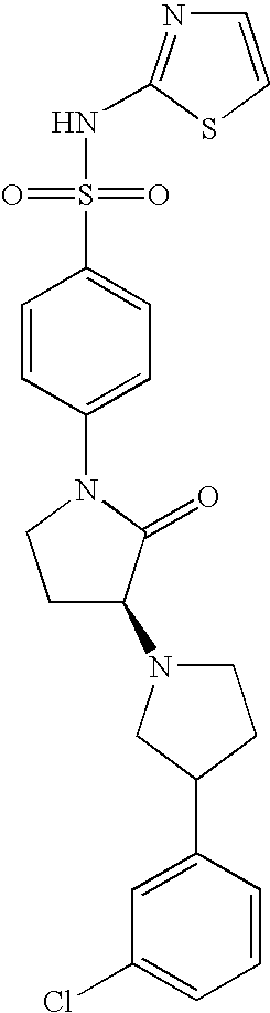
C1=CC(N2CCC(N3CCC(C4=CC(Cl)=CC=C4)C3)C2=O)=CC=C1S(NC1=NC=CS1)(=O)=O
